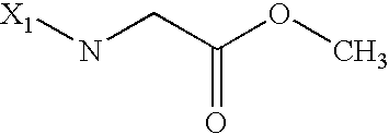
[X1]NCC(OC)=O
